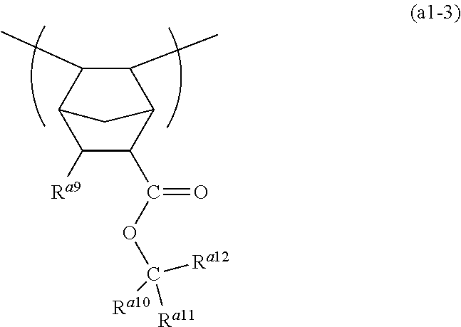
C1([Ra9])C(C(OC([Ra12])([Ra11])[Ra10])=O)C2C(C)C(C)C1C2
